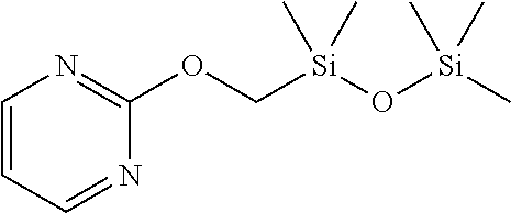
C1=CC=NC(OC[Si](O[Si](C)(C)C)(C)C)=N1
